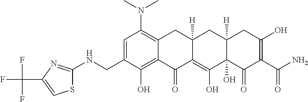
C1=C(CNC2=NC(C(F)(F)F)=CS2)C(O)=C2C(=C1N(C)C)CC1([H])C(=C(O)C3(O)C([H])(C1)CC(O)=C(C(N)=O)C3=O)C2=O
